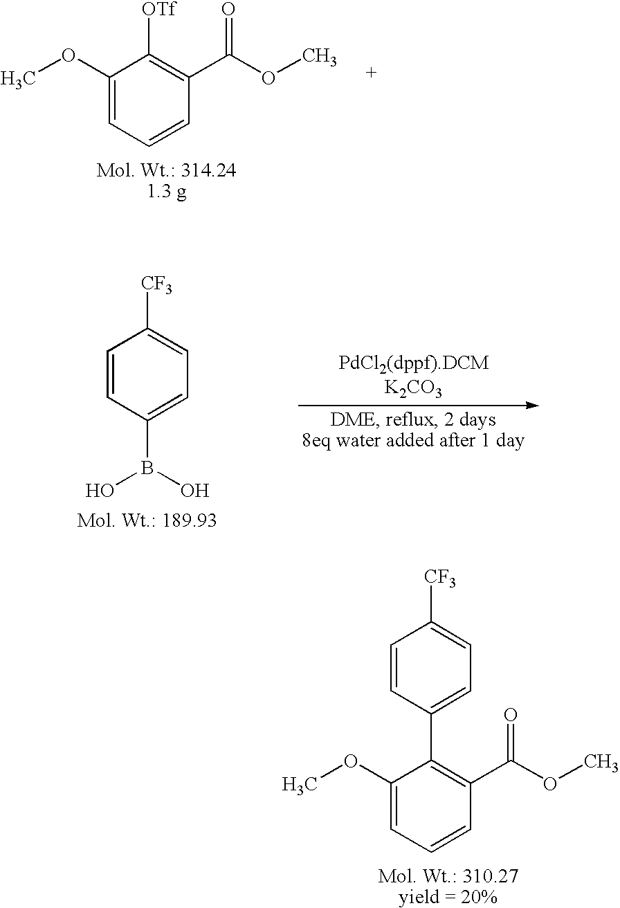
C1=CC(C2=C(C(OC)=O)C=CC=C2OC)=CC=C1[CF3].C1(OC)=CC=CC(C(OC)=O)=C1[OTf].C1=CC(B(O)O)=CC=C1[CF3]
